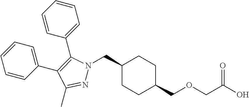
C1(CN2N=C(C)C(C3=CC=CC=C3)=C2C2=CC=CC=C2)CCC(COCC(O)=O)CC1
